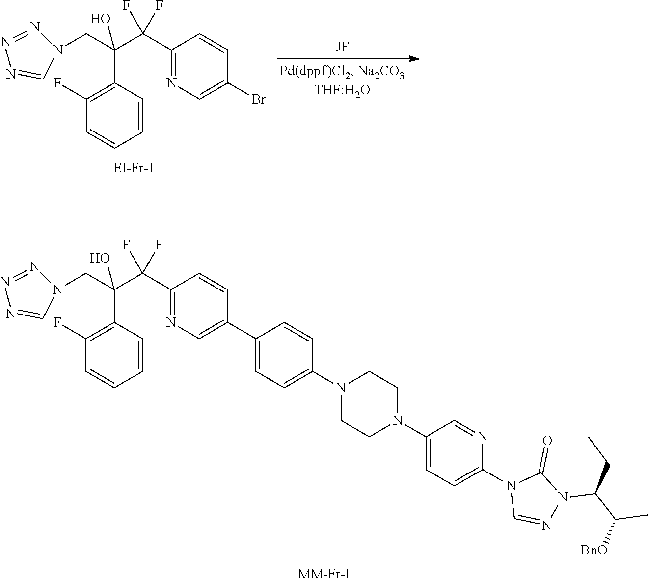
C(C(C(C1=NC=C(C2=CC=C(N3CCN(C4=CC=C(N5C=NN(C(C([BnO])C)CC)C5=O)N=C4)CC3)C=C2)C=C1)(F)F)(O)C1=C(F)C=CC=C1)N1N=NN=C1.[MM-Fr-I].C(C(C(C1=NC=C(Br)C=C1)(F)F)(O)C1=C(F)C=CC=C1)N1N=NN=C1
